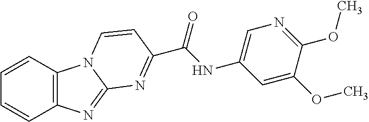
C12=C(C=CC=C1)N1C(=N2)N=C(C(NC2=CN=C(OC)C(OC)=C2)=O)C=C1
